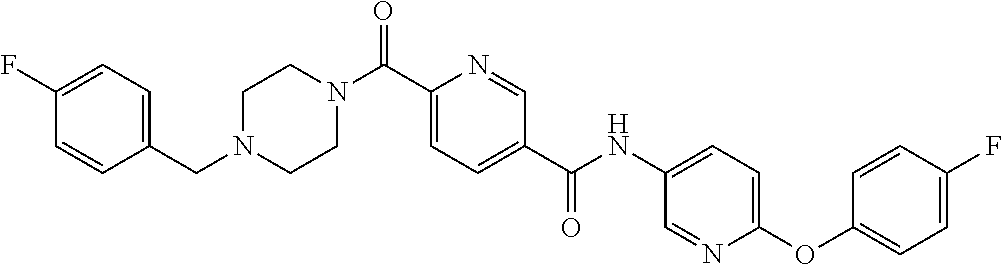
C1CN(C(C2=CC=C(C(=O)NC3=CC=C(OC4=CC=C(F)C=C4)N=C3)C=N2)=O)CCN1CC1=CC=C(F)C=C1
